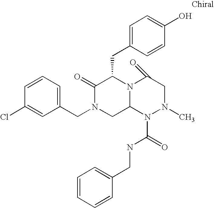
C1=CC(Cl)=CC(CN2CC3N(C(CC4=CC=C(O)C=C4)C2=O)C(=O)CN(C)N3C(=O)NCC2=CC=CC=C2)=C1
